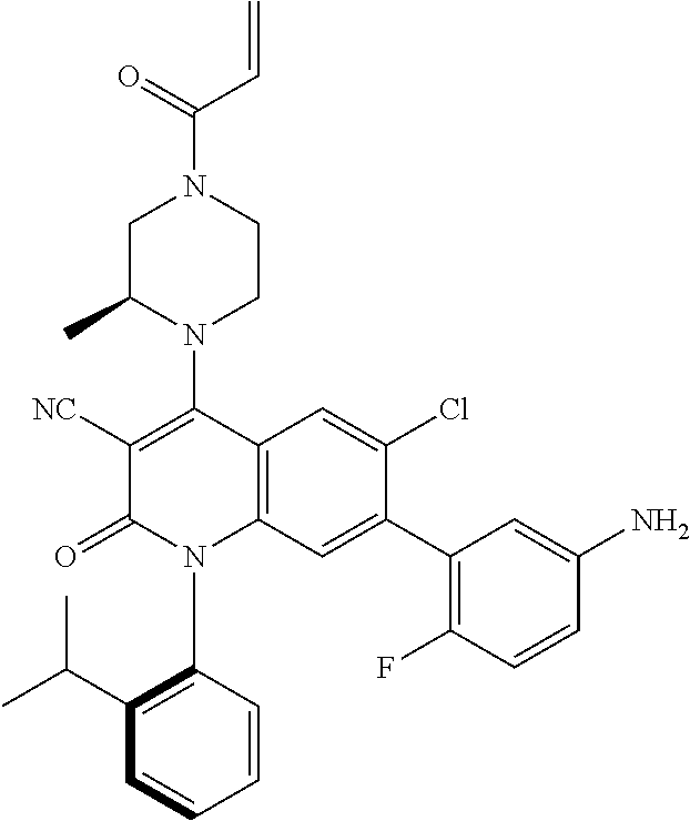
C1C(C)N(C2=C([NC])C(=O)N(C3=C(C(C)C)C=CC=C3)C3=C2C=C(Cl)C(C2=C(F)C=CC(N)=C2)=C3)CCN1C(=O)C=C
